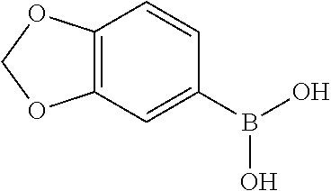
C12=C(C=C(B(O)O)C=C1)OCO2
